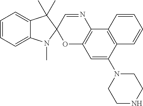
C1=C(N2CCNCC2)C2=C(C3=C1OC1(C=N3)N(C)C3=CC=CC=C3C1(C)C)C=CC=C2
